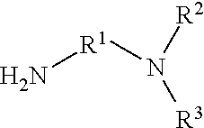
N[R1]N([R2])[R3]
